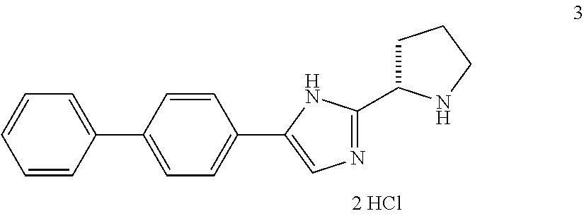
C1=CC(C2=CC=C(C3=CN=C(C4CCCN4)N3)C=C2)=CC=C1
